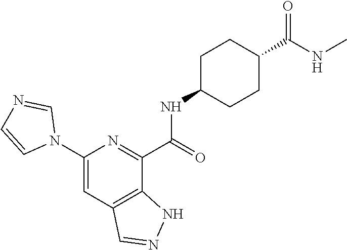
C1(N2C=NC=C2)=CC2=C(C(C(=O)NC3CCC(C(NC)=O)CC3)=N1)NN=C2
